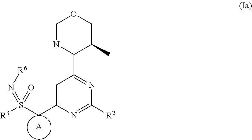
C1=C(CS([R3])(=N[R6])=O)N=C([R2])N=C1C1C(C)COCN1.[A]
